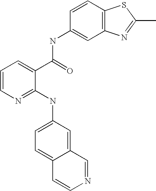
C1=CN=C(NC2=CC=C3C(=C2)C=NC=C3)C(C(=O)NC2=CC3=C(C=C2)SC(C)=N3)=C1
